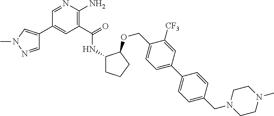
C1(C(=O)NC2CCCC2OCC2=CC=C(C3=CC=C(CN4CCN(C)CC4)C=C3)C=C2[CF3])=C(N)N=CC(C2=CN(C)N=C2)=C1
